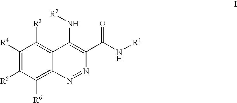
C1([R4])=C([R5])C([R6])=C2C(=C1[R3])C(N[R2])=C(C(=O)N[R1])N=N2
